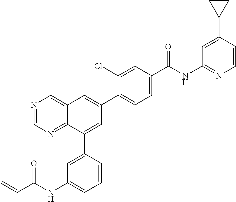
N1=CN=C2C(=C1)C=C(C1=CC=C(C(NC3=NC=CC(C4CC4)=C3)=O)C=C1Cl)C=C2C1=CC(NC(C=C)=O)=CC=C1
